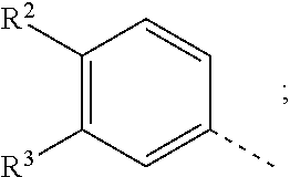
C1([R2])=C([R3])C=C(C)C=C1
